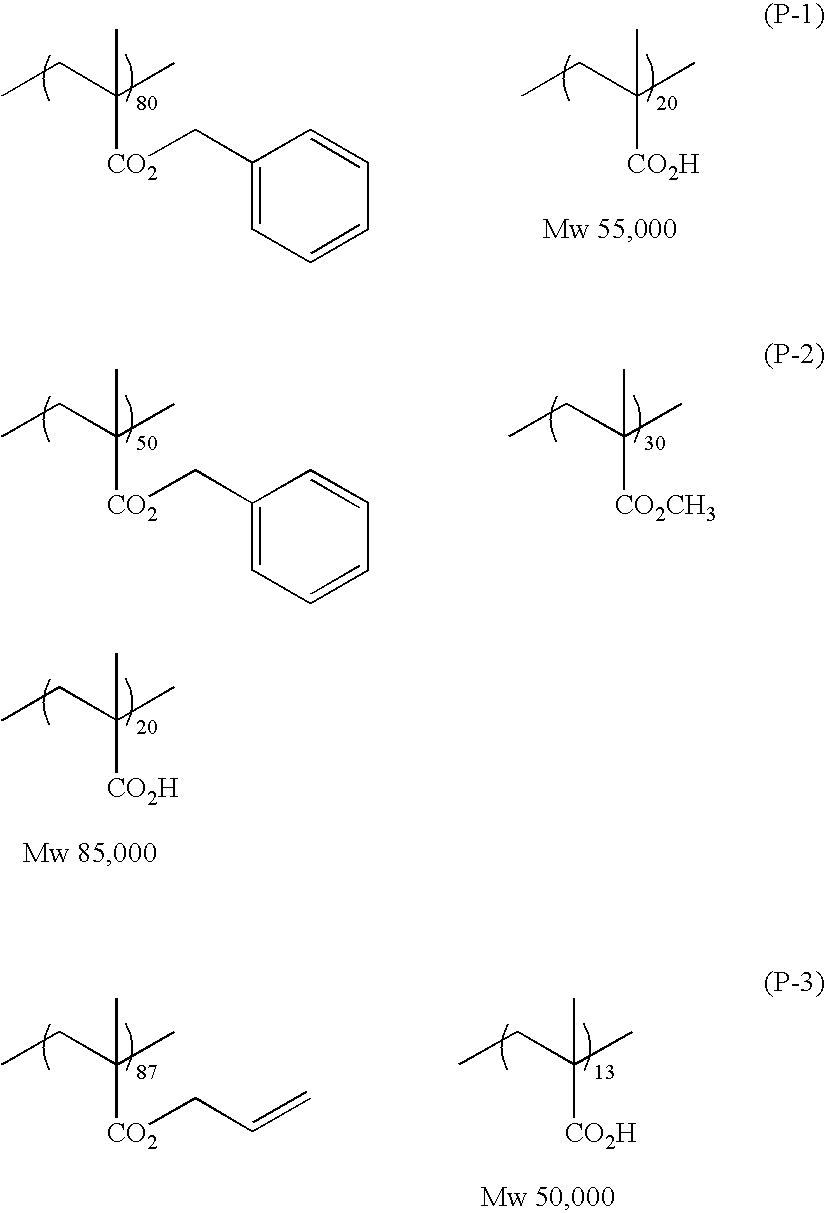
CCC(C)(C)[CO2H].CCC(C)(C)[CO2]CC1=CC=CC=C1.CCC(C)(C)[CO2H].CCC(C)(C)[CO2]CC1=CC=CC=C1.CCC(C)(C)[CO2CH3].CCC(C)(C)[CO2]CC=C.CCC(C)(C)[CO2H]
